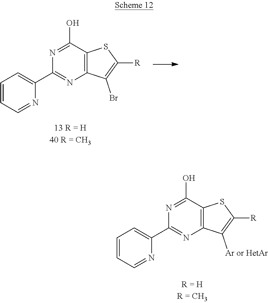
N1=C(O)C2=C(N=C1C1=CC=CC=N1)C([Ar or HetAr])=C([R])S2.N1=C(O)C2=C(N=C1C1=CC=CC=N1)C(Br)=C([R])S2
